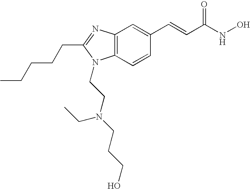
C12=C(C=CC(C=CC(NO)=O)=C1)N(CCN(CCCO)CC)C(CCCCC)=N2
